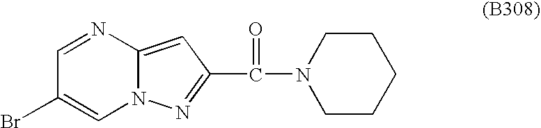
C1=NC2=CC(C(=O)N3CCCCC3)=NN2C=C1Br
